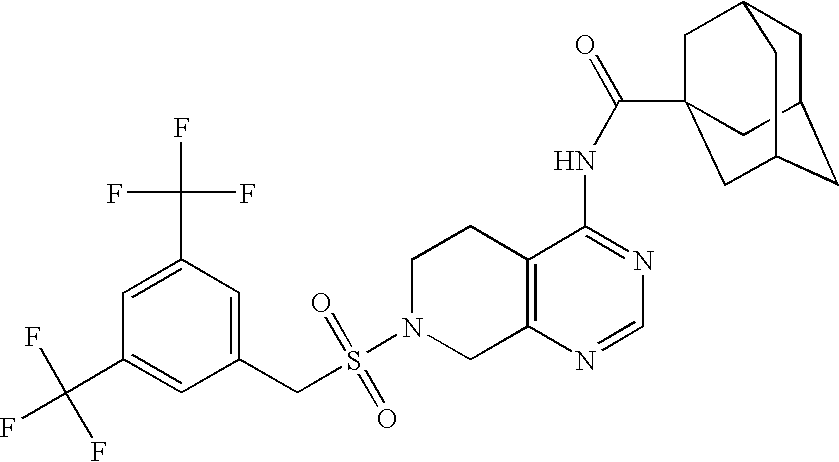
C1N(S(=O)(=O)CC2=CC(C(F)(F)F)=CC(C(F)(F)F)=C2)CC2=C(C1)C(NC(=O)C13CC4CC(CC(C1)C4)C3)=NC=N2
